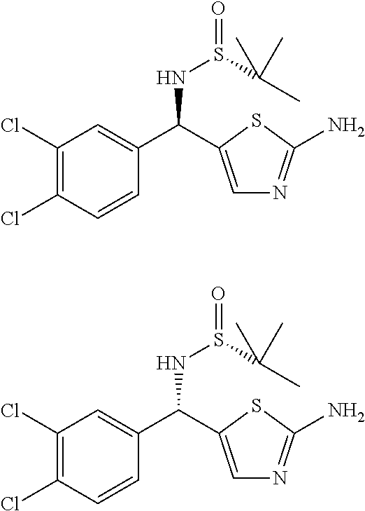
C1(Cl)=C(Cl)C=CC(C(NS(=O)C(C)(C)C)C2=CN=C(N)S2)=C1.C1(Cl)=C(Cl)C=CC(C(NS(=O)C(C)(C)C)C2=CN=C(N)S2)=C1
